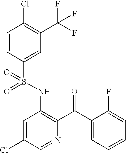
C1=CC(S(NC2=C(C(C3=CC=CC=C3F)=O)N=CC(Cl)=C2)(=O)=O)=CC(C(F)(F)F)=C1Cl
